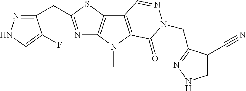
N1=C(CC2=NNC=C2F)SC2=C1N(C)C1=C2C=NN(CC2=NNC=C2C#N)C1=O
